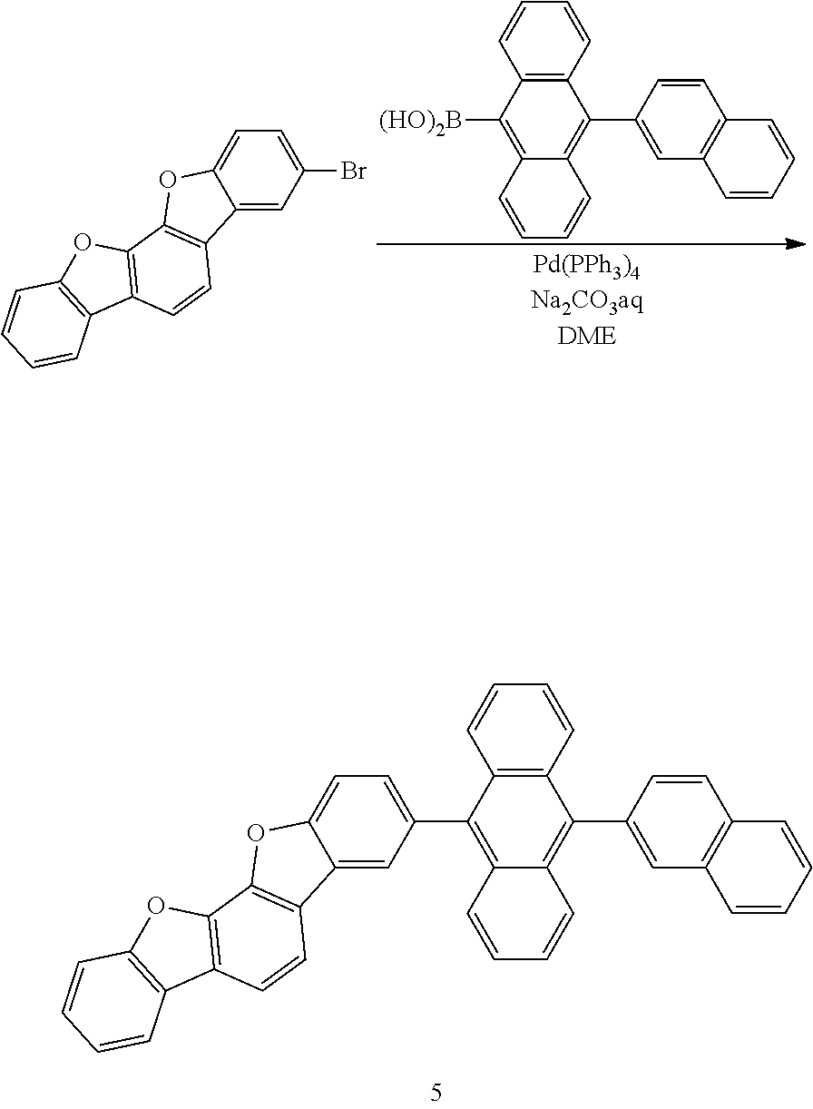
C12=C(C3=CC=C4C(=C3)C3=C(O4)C4=C(C=C3)C3=C(O4)C=CC=C3)C3=C(C(C4=CC5=C(C=C4)C=CC=C5)=C1C=CC=C2)C=CC=C3.C12=C(C=CC=C1)C(C1=CC3=C(C=C1)C=CC=C3)=C1C(=C2[(HO)2B])C=CC=C1.C12=CC(Br)=CC=C1OC1=C2C=CC2=C1OC1=C2C=CC=C1
